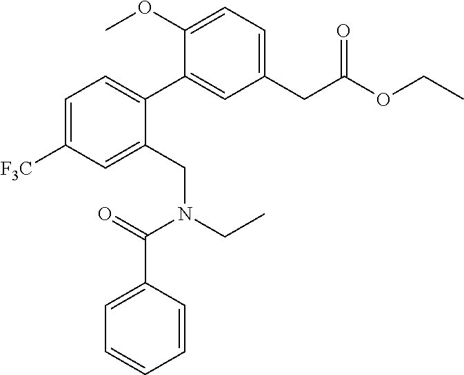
C1(CC(OCC)=O)=CC=C(OC)C(C2=CC=C([F3C])C=C2CN(CC)C(=O)C2=CC=CC=C2)=C1
